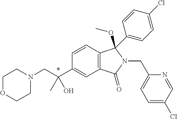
C1(C(CN2CCOCC2)(O)C)=CC2=C(C(C3=CC=C(Cl)C=C3)(OC)N(CC3=CC=C(Cl)C=N3)C2=O)C=C1
